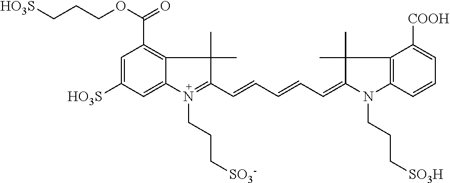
C1=C([HO3S])C=C2C(=C1C(OCCC[HO3S])=O)C(C)(C)C(C=CC=CC=C1N(CCC[SO3H])C3=C(C1(C)C)C([COOH])=CC=C3)=N2CCC[SO3-]
